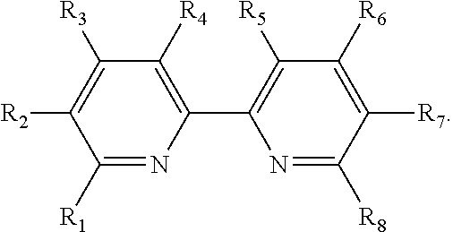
C1([R2])=C([R3])C([R4])=C(C2=C([R5])C([R6])=C([R7])C([R8])=N2)N=C1[R1]
